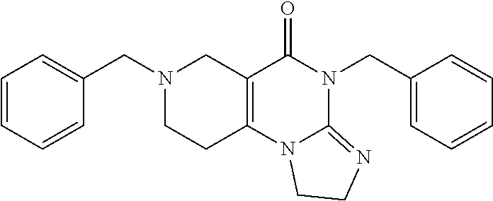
C1=CC=CC(CN2CCC3=C(C2)C(=O)N(CC2=CC=CC=C2)C2=NCCN32)=C1
